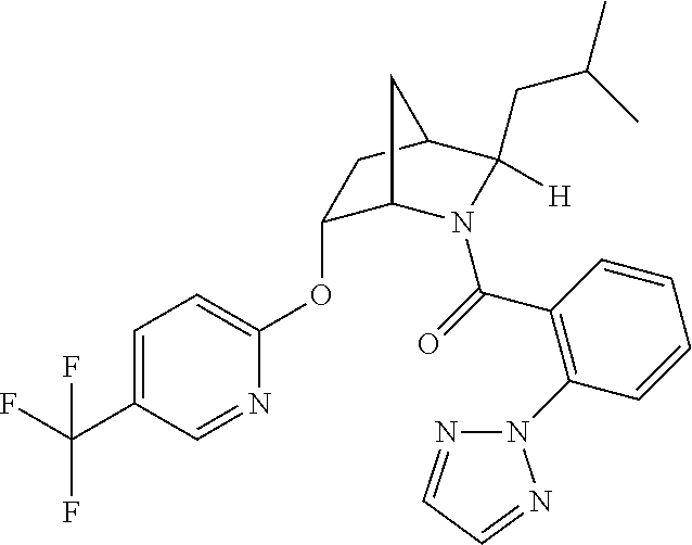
C1=C(C(F)(F)F)C=NC(OC2C3N(C(=O)C4=C(N5N=CC=N5)C=CC=C4)C([H])(CC(C)C)C(C2)C3)=C1
